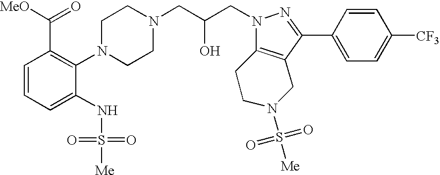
C1=CC=C(NS([Me])(=O)=O)C(N2CCN(CC(CN3N=C(C4=CC=C([CF3])C=C4)C4=C3CCN(S([Me])(=O)=O)C4)O)CC2)=C1C([MeO])=O
